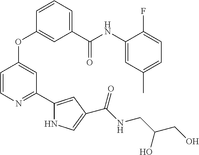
C1(C(NC2=CC(C)=CC=C2F)=O)=CC=CC(OC2=CC(C3=CC(C(NCC(CO)O)=O)=CN3)=NC=C2)=C1
